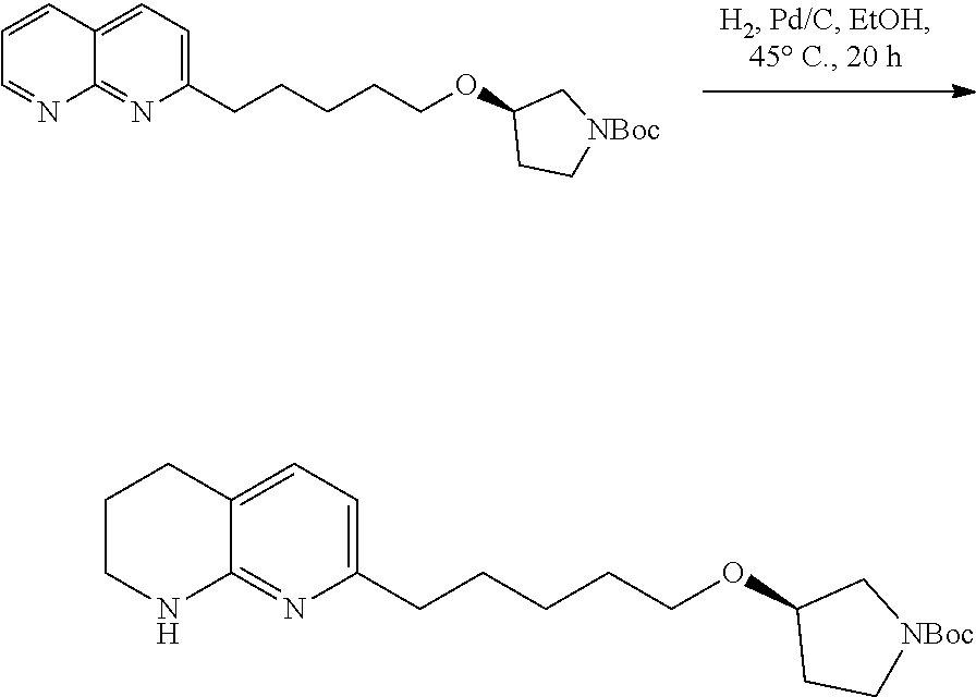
O(C1CC[NBoc]C1)CCCCCC1=CC=C2C(=N1)N=CC=C2.O(C1CC[NBoc]C1)CCCCCC1=CC=C2C(=N1)NCCC2
